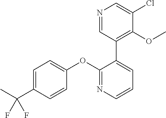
C1=C(C(C)(F)F)C=CC(OC2=NC=CC=C2C2=C(OC)C(Cl)=CN=C2)=C1
